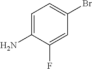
C1=C(N)C(F)=CC(Br)=C1
